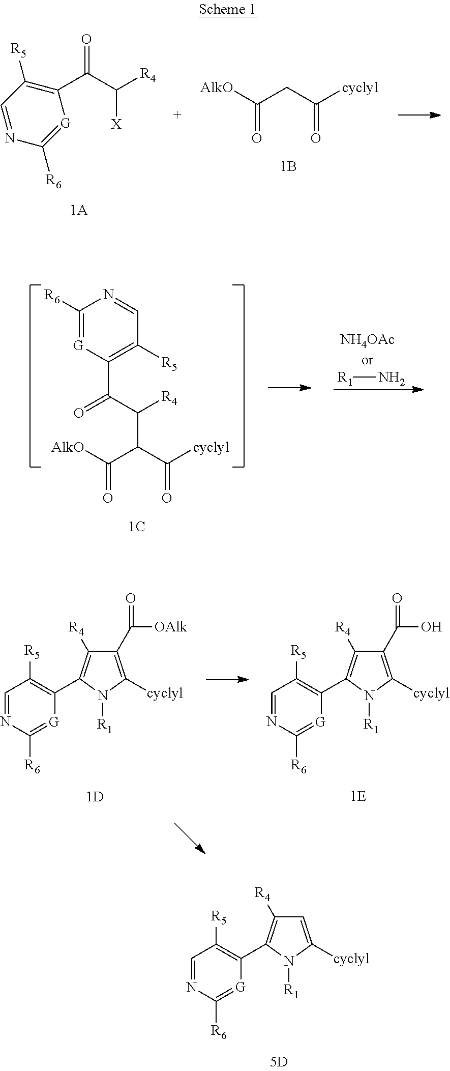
C1=NC([R6])=[G]C(C(C([R4])[X])=O)=C1[R5].C(=O)([AlkO])CC([cyclyl])=O.C1=NC([R6])=[G]C(C2=C([R4])C=C([cyclyl])N2[R1])=C1[R5].C1=NC([R6])=[G]C(C2=C([R4])C(C([OAlk])=O)=C([cyclyl])N2[R1])=C1[R5].C1=NC([R6])=[G]C(C2=C([R4])C(C(O)=O)=C([cyclyl])N2[R1])=C1[R5].C1([R6])=[G]C(C(C([R4])C(C([cyclyl])=O)C([AlkO])=O)=O)=C([R5])C=N1.[R1]N
